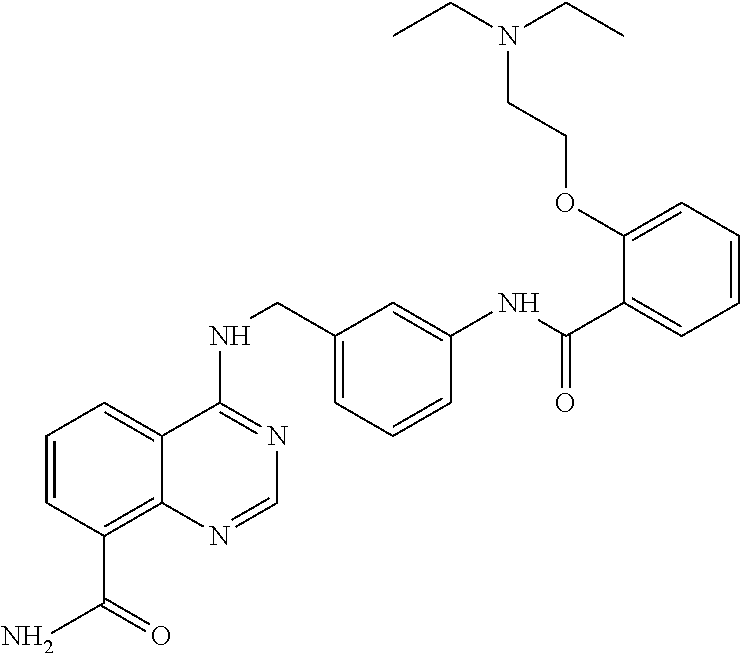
C1=CC(C(N)=O)=C2C(=C1)C(NCC1=CC=CC(NC(C3=CC=CC=C3OCCN(CC)CC)=O)=C1)=NC=N2
